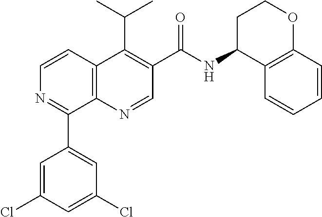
C12=C(N=CC(C(=O)NC3C4=C(OCC3)C=CC=C4)=C1C(C)C)C(C1=CC(Cl)=CC(Cl)=C1)=NC=C2
